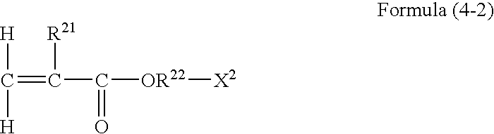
C(=C(C([OR22][X2])=O)[R21])([H])[H]
